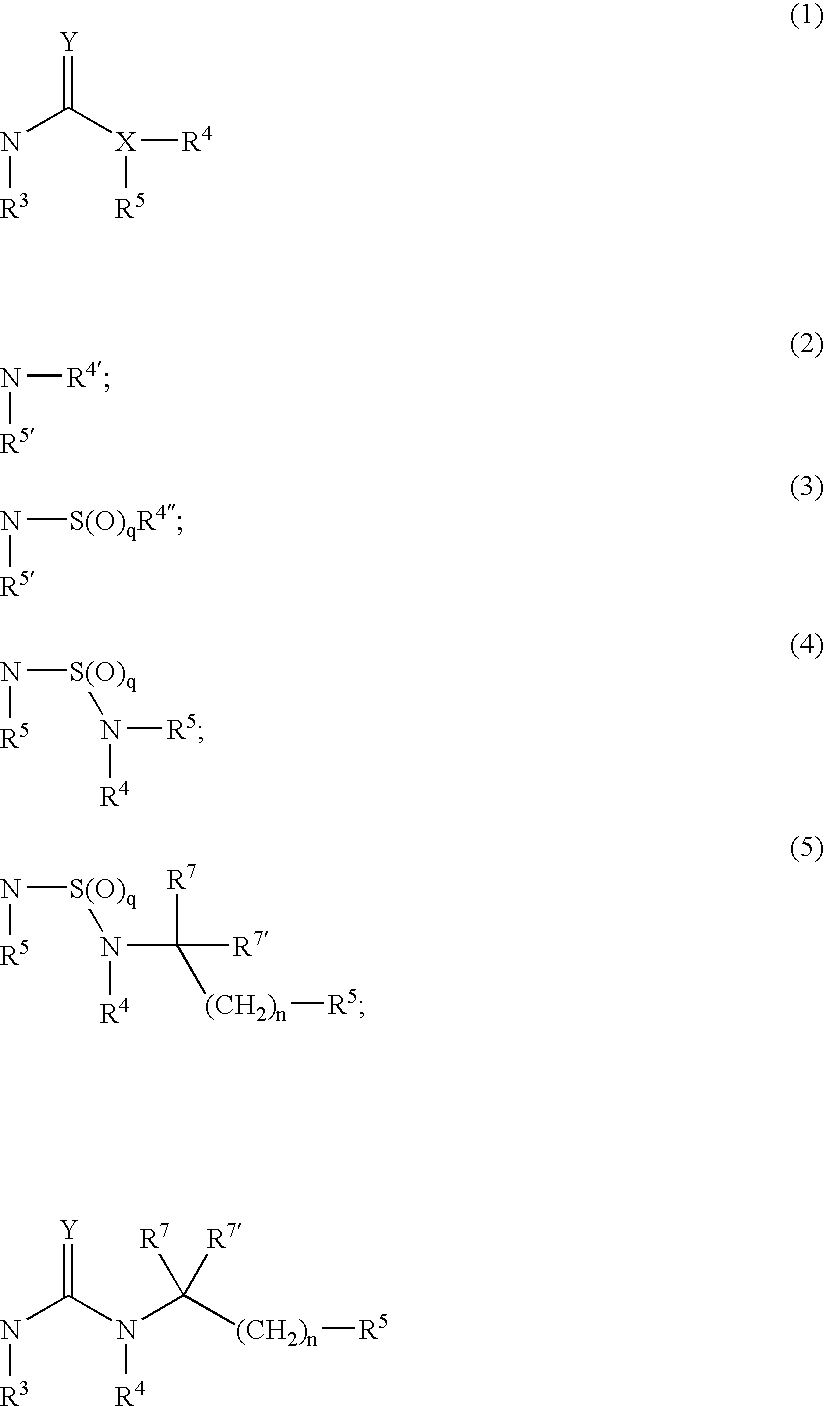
[R3]NC([X]([R4])[R5])=[Y].N([R5])[R4].N([R5])[S(O)qR4].N([R5])[S(O)q]N([R5])[R4].N([R5])[S(O)q]N(C([R7])([R7])[(CH2)n][R5])[R4].[R7]C([R7])([(CH2)n][R5])N(C(N[R3])=[Y])[R4]
